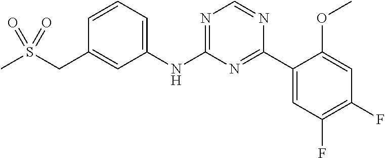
C1(NC2=NC=NC(C3=CC(F)=C(F)C=C3OC)=N2)=CC=CC(CS(C)(=O)=O)=C1
